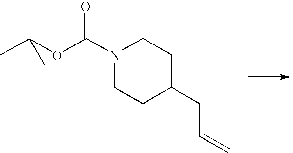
N1(C(OC(C)(C)C)=O)CCC(CC=C)CC1
